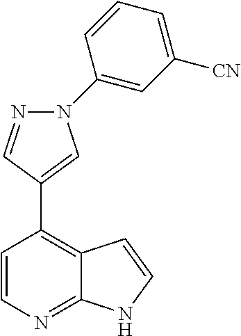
N1(C2=CC([CN])=CC=C2)N=CC(C2=C3C(=NC=C2)NC=C3)=C1
